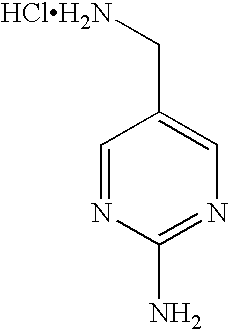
C1=NC(N)=NC=C1C[HClH2N]
